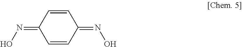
C1=CC(=NO)C=CC1=NO
